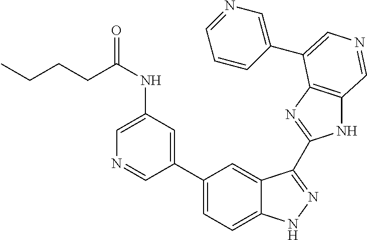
C1=C(NC(CCCC)=O)C=C(C2=CC=C3C(=C2)C(C2=NC4=C(N2)C=NC=C4C2=CN=CC=C2)=NN3)C=N1
